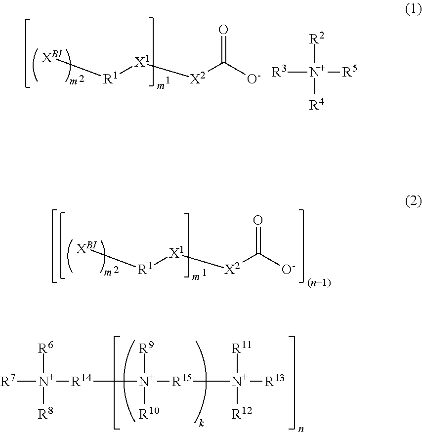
[N+]([R5])([R2])([R4])[R3].[R1]([X1][X2]C([O-])=O)[XBI].[R1]([X1][X2]C([O-])=O)[XBI].[N+]([R14][N+]([R9])([R15][N+]([R11])([R13])[R12])[R10])([R6])([R8])[R7]
